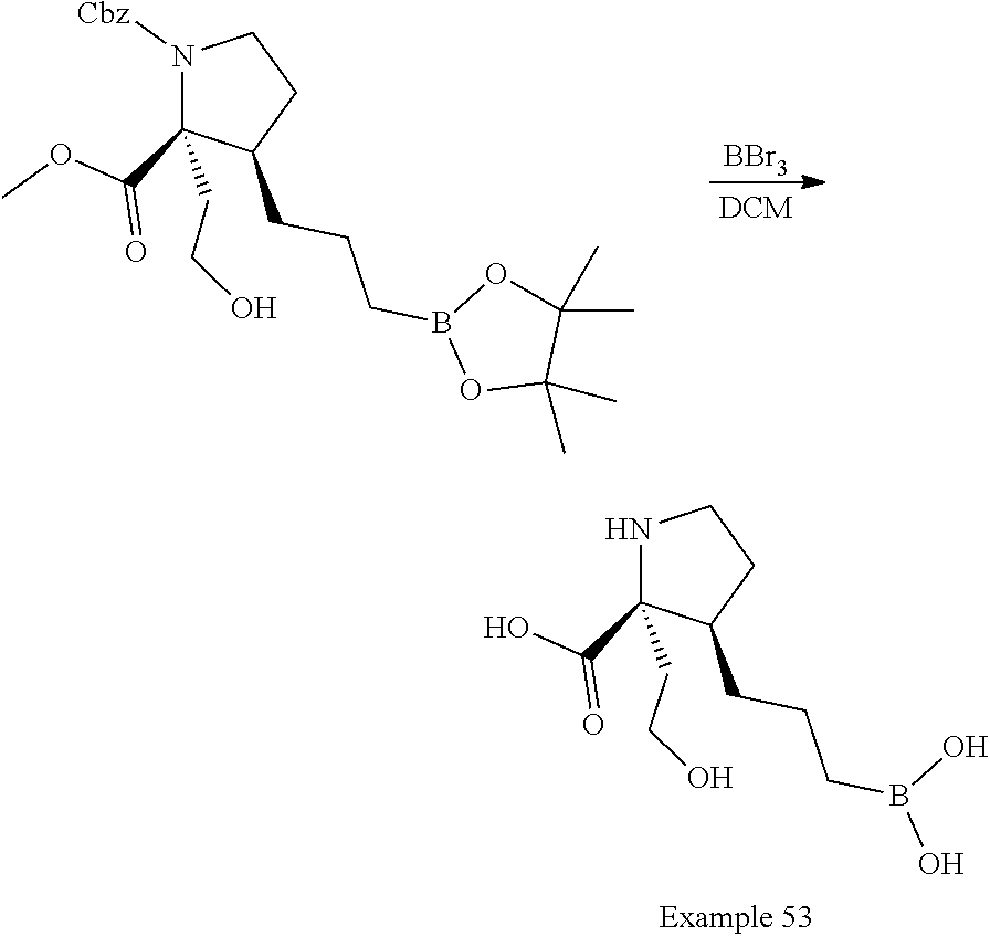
N1([Cbz])C(C(OC)=O)(CCO)C(CCCB2OC(C)(C)C(C)(C)O2)CC1.[BBr3].N1C(C(O)=O)(CCO)C(CCCB(O)O)CC1
